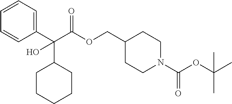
C(OCC1CCN(C(OC(C)(C)C)=O)CC1)(C(C1=CC=CC=C1)(C1CCCCC1)O)=O
